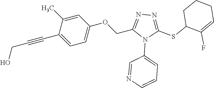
C1=C(C)C(C#CCO)=CC=C1OCC1=NN=C(SC2C(F)=CCCC2)N1C1=CC=CN=C1
